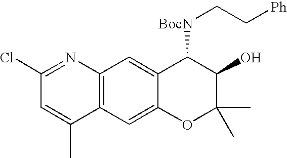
C12=C(C=C3C(=C1)C([BocN]CC[Ph])C(O)C(C)(C)O3)C(C)=CC(Cl)=N2
